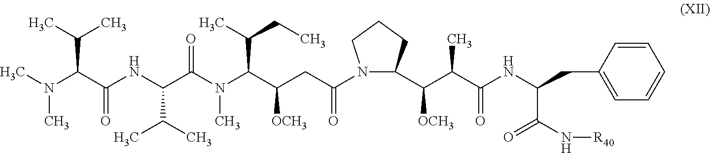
CN(C(C(NC(C(N(C(C(CC(=O)N1C(C(C(C(NC(C(N[R40])=O)CC2=CC=CC=C2)=O)C)[OCH3])CCC1)[OCH3])C(C)CC)C)=O)C(C)C)=O)C(C)C)C
